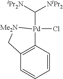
C1=CC=CC2=C1C[Me2N][Pd]2(Cl)C([iPr2N])[NiPr2]
